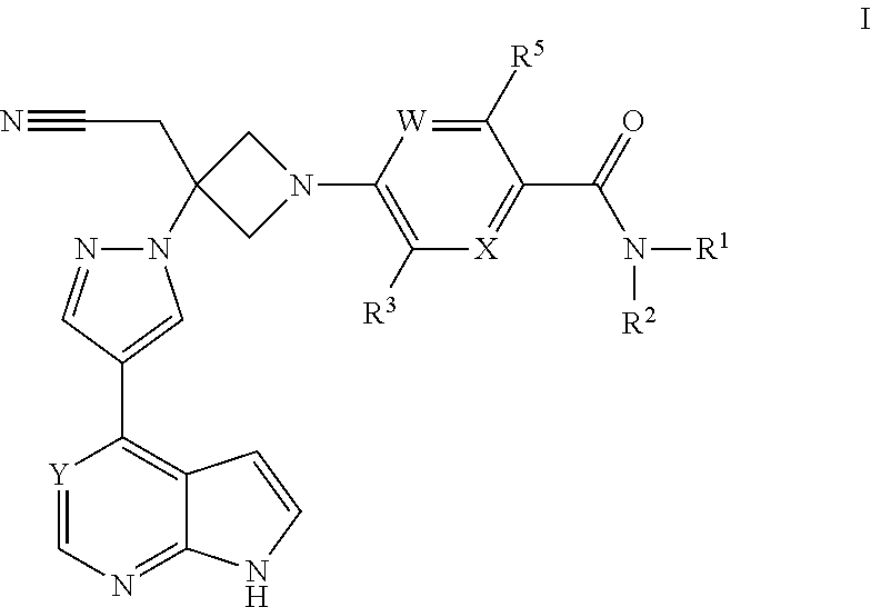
[Y]1=CN=C2C(=C1C1=CN(C3(CC#N)CN(C4=C([R3])[X]=C(C(=O)N([R2])[R1])C([R5])=[W]4)C3)N=C1)C=CN2
